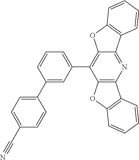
C12=C(C(C3=CC=CC(C4=CC=C(C#N)C=C4)=C3)=C3C(=N1)C1=C(O3)C=CC=C1)OC1=C2C=CC=C1
